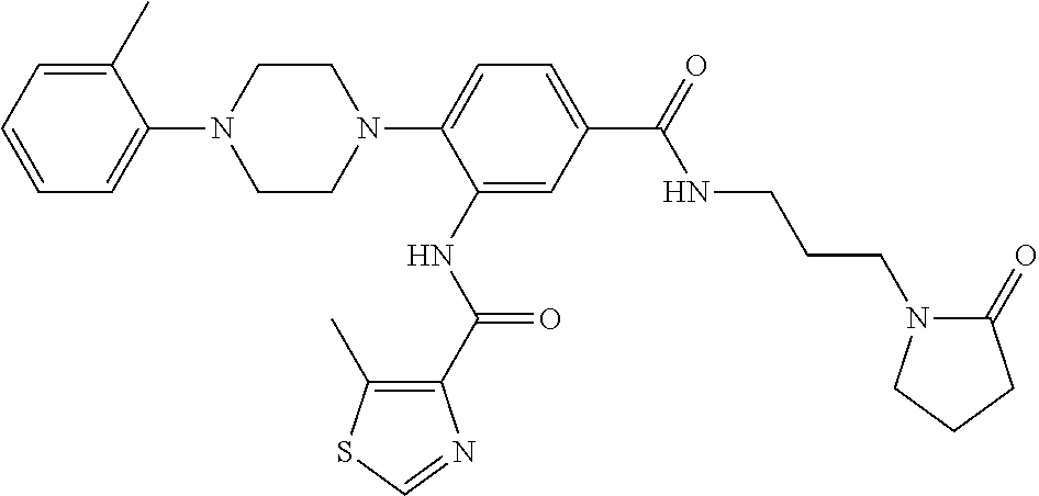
C1=C(C)C(N2CCN(C3=CC=C(C(NCCCN4C(=O)CCC4)=O)C=C3NC(=O)C3=C(C)SC=N3)CC2)=CC=C1
